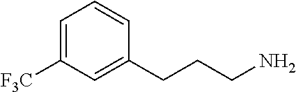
C(CN)CC1=CC([CF3])=CC=C1
